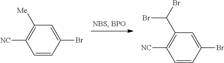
C1=CC(Br)=CC([Me])=C1[NC].C1=CC(Br)=CC(C(Br)Br)=C1[NC]
